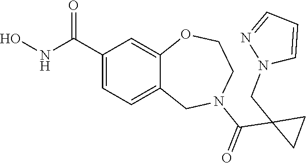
C1(C(NO)=O)=CC=C2C(=C1)OCCN(C(=O)C1(CN3C=CC=N3)CC1)C2
